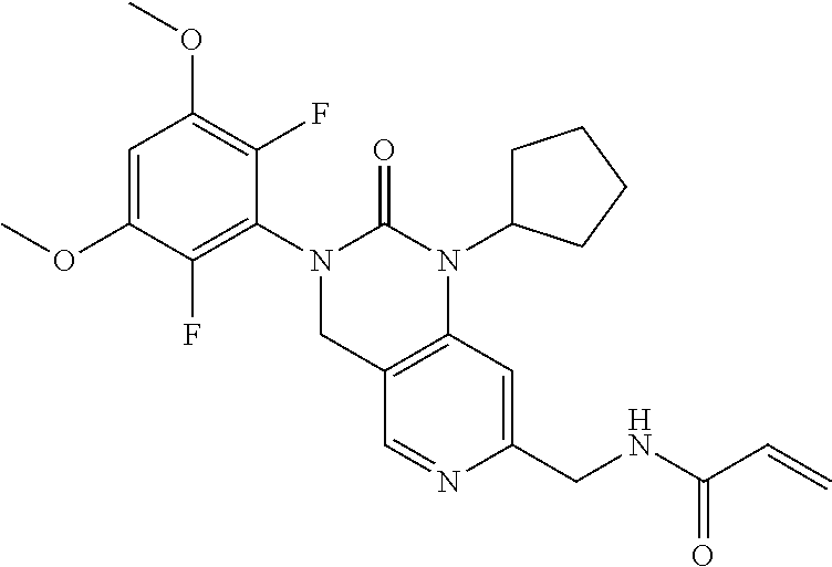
COC1=CC(OC)=C(F)C(N2C(=O)N(C3CCCC3)C3=C(C2)C=NC(CNC(C=C)=O)=C3)=C1F
